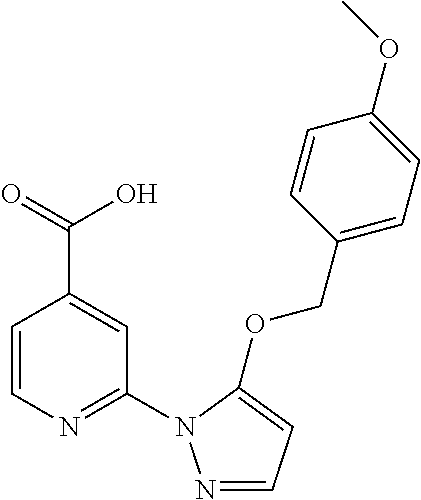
C1=CN=C(N2N=CC=C2OCC2=CC=C(OC)C=C2)C=C1C(=O)O
